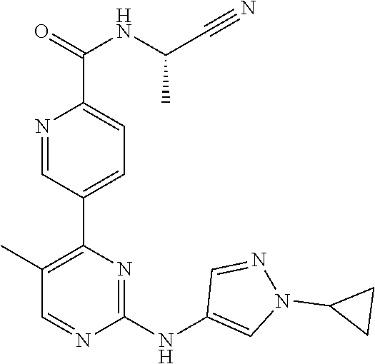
C1(C2=C(C)C=NC(NC3=CN(C4CC4)N=C3)=N2)=CC=C(C(=O)NC(C#N)C)N=C1
